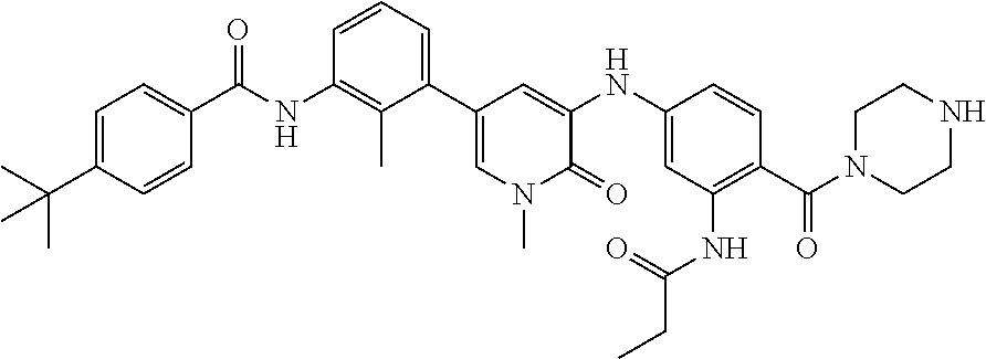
CC(C)(C1=CC=C(C(=O)NC2=C(C)C(C3=CN(C)C(=O)C(NC4=CC(NC(=O)CC)=C(C(=O)N5CCNCC5)C=C4)=C3)=CC=C2)C=C1)C
